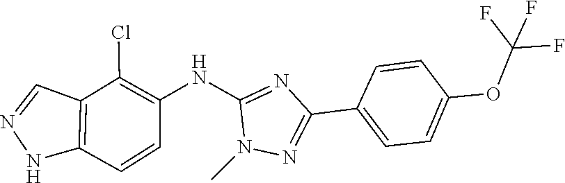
C1(NC2=C(Cl)C3=C(C=C2)NN=C3)=NC(C2=CC=C(OC(F)(F)F)C=C2)=NN1C
